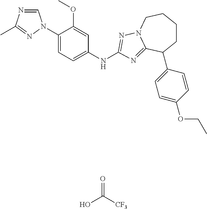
C1=NC(C)=NN1C1=CC=C(NC2=NN3CCCCC(C4=CC=C(OCC)C=C4)C3=N2)C=C1OC.OC(=O)[CF3]
